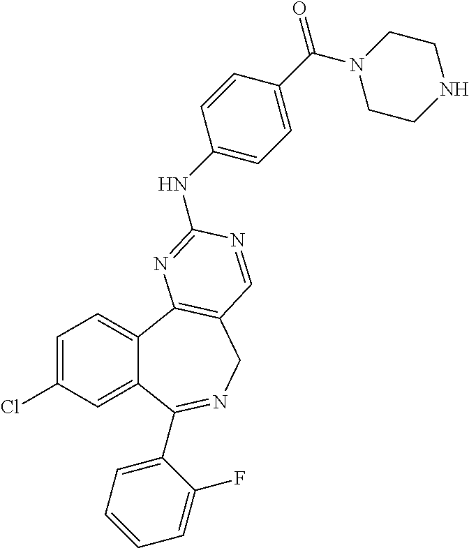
C1=C(Cl)C=C2C(=C1)C1=C(CN=C2C2=CC=CC=C2F)C=NC(NC2=CC=C(C(N3CCNCC3)=O)C=C2)=N1
